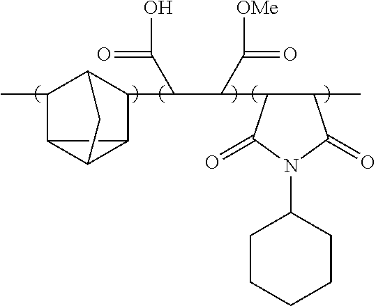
C12C(C)C3C(C(C(C([OMe])=O)C4C(C)C(=O)N(C5CCCCC5)C4=O)C(O)=O)C1C2C3
